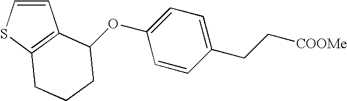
C1(CC[COOMe])=CC=C(OC2C3=C(SC=C3)CCC2)C=C1
